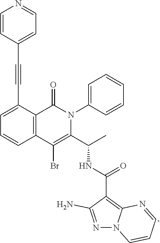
C1=C(C#CC2=CC=NC=C2)C2=C(C=C1)C(Br)=C(C(C)NC(=O)C1=C3N(N=C1N)C=CC=N3)N(C1=CC=CC=C1)C2=O
